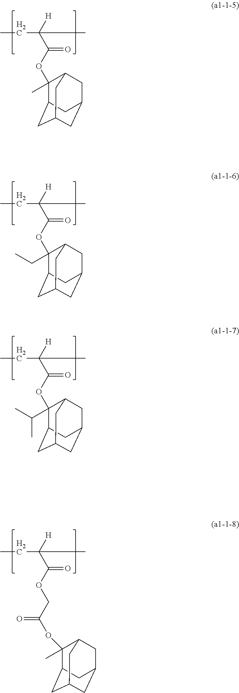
CCC([H])(C)C(OC1(C)C2CC3CC(CC1C3)C2)=O.CCC([H])(C)C(OC1(CC)C2CC3CC(CC1C3)C2)=O.CCC([H])(C)C(OC1(C(C)C)C2CC3CC(CC1C3)C2)=O.CCC([H])(C)C(OCC(OC1(C)C2CC3CC(CC1C3)C2)=O)=O
